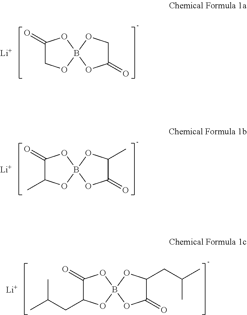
C1(=O)C(CC(C)C)OB2(O1)OC(CC(C)C)C(=O)O2.[Li].C1(=O)COB2(O1)OCC(=O)O2.[Li].C1(=O)C(C)OB2(O1)OC(C)C(=O)O2.[Li]
